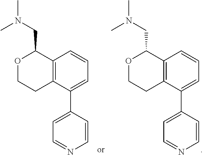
C12=C(C(C3=CC=NC=C3)=CC=C1)CCOC2CN(C)C.C12=C(C(C3=CC=NC=C3)=CC=C1)CCOC2CN(C)C
